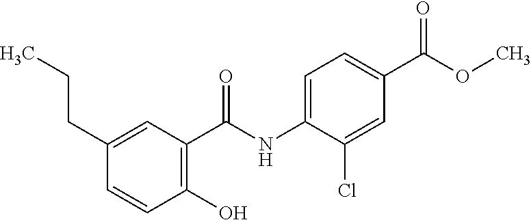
C1=C(CCC)C=CC(O)=C1C(NC1=CC=C(C(OC)=O)C=C1Cl)=O
